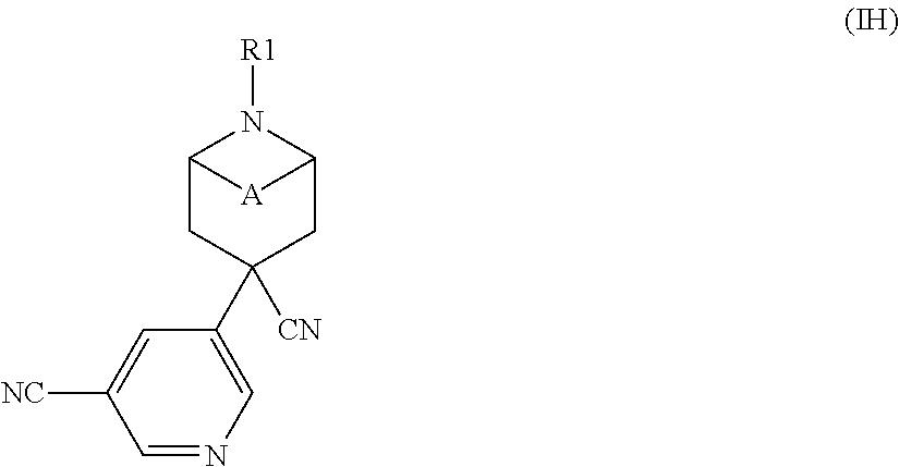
C12CC([CN])(C3=CN=CC([NC])=C3)CC(N1[R1])[A]2
